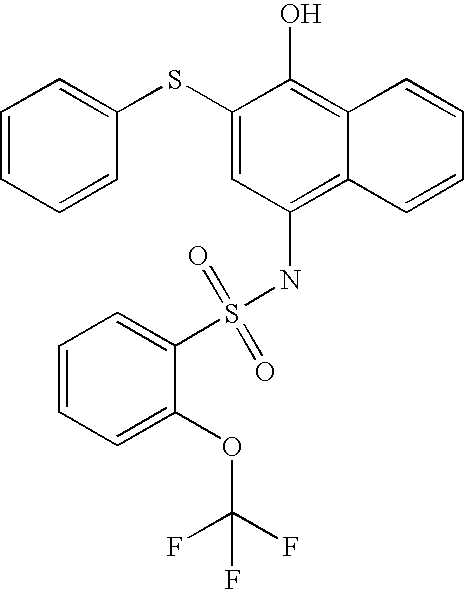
C1=CC=CC(SC2=CC(NS(=O)(=O)C3=CC=CC=C3OC(F)(F)F)=C3C(=C2O)C=CC=C3)=C1
